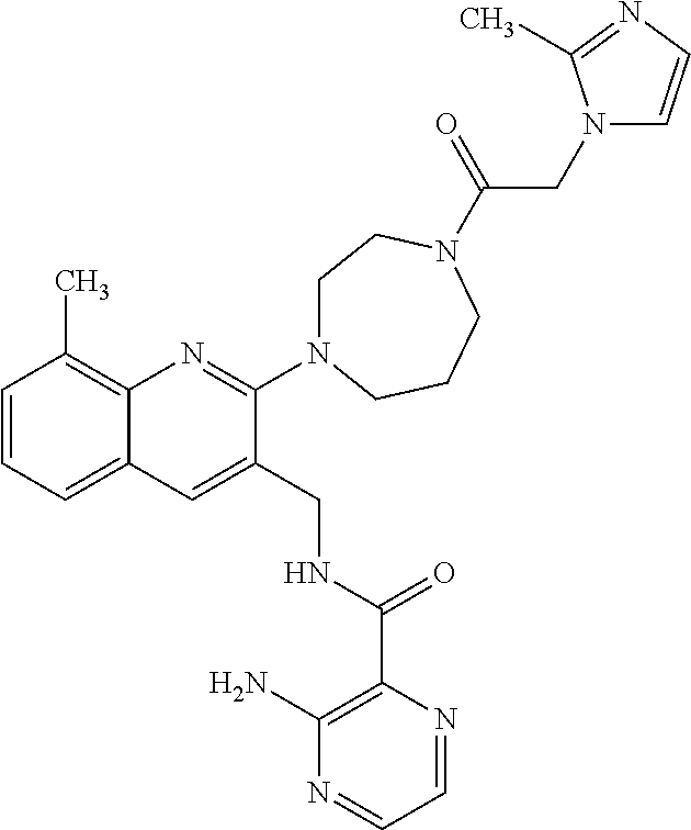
C1=CC=C2C(=C1C)N=C(N1CCN(C(CN3C=CN=C3C)=O)CCC1)C(CNC(C1=C(N)N=CC=N1)=O)=C2
